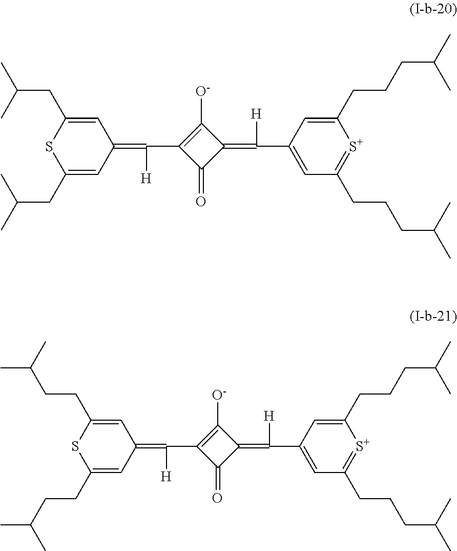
C1=C(CC(C)C)SC(CC(C)C)=CC1=C([H])C1=C([O-])C(=C([H])C2=CC(CCCC(C)C)=[S+]C(CCCC(C)C)=C2)C1=O.C1=C(CCC(C)C)SC(CCC(C)C)=CC1=C([H])C1=C([O-])C(=C([H])C2=CC(CCCC(C)C)=[S+]C(CCCC(C)C)=C2)C1=O
